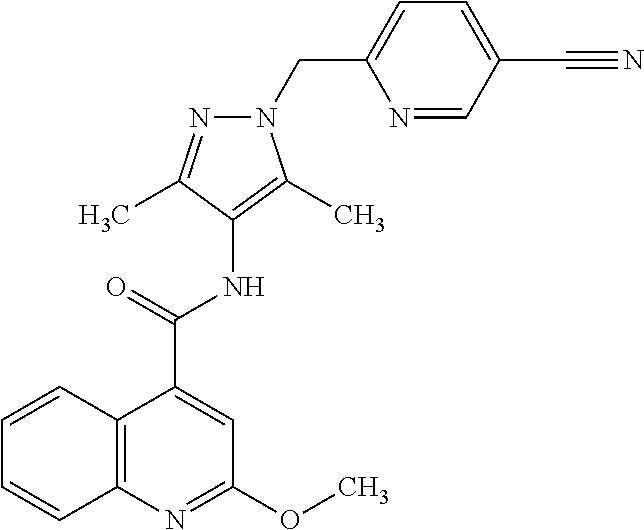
N1=CC(C#N)=CC=C1CN1C(C)=C(NC(C2=CC(OC)=NC3=C2C=CC=C3)=O)C(C)=N1
